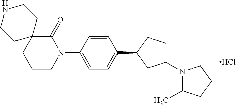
C1CN(C2=CC=C(C3CC(N4C(C)CCC4)CC3)C=C2)C(=O)C2(C1)CCNCC2.Cl
